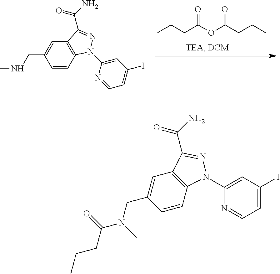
C1=CC2=C(C=C1CNC)C(C(N)=O)=NN2C1=CC(I)=CC=N1.C(C)CC(OC(CCC)=O)=O.C1=CC2=C(C=C1CN(C(=O)CCC)C)C(C(N)=O)=NN2C1=CC(I)=CC=N1
